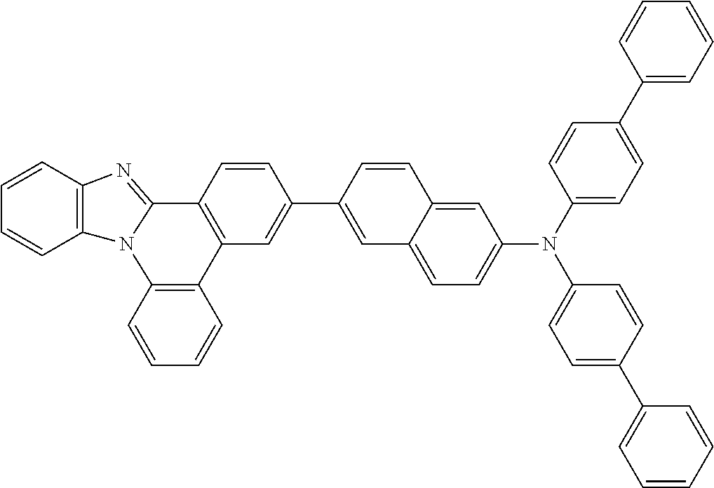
C1=CC2=C(C=C1)N1C(=NC3=C1C=CC=C3)C1=C2C=C(C2=CC3=CC=C(N(C4=CC=C(C5=CC=CC=C5)C=C4)C4=CC=C(C5=CC=CC=C5)C=C4)C=C3C=C2)C=C1
